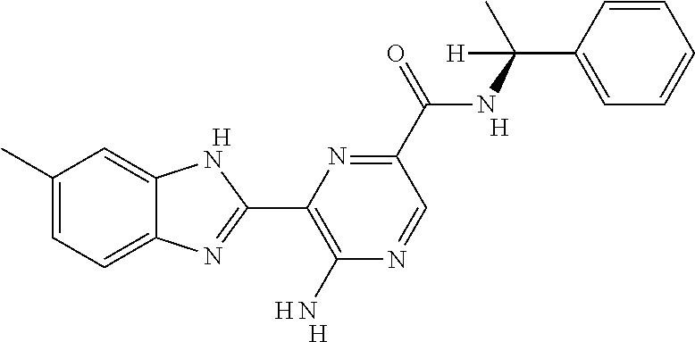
[H].C1(C)=CC=C2C(=C1)NC(C1=C(N)N=CC(C(NC(C3=CC=CC=C3)(C)[H])=O)=N1)=N2.[H].[H].[H]
